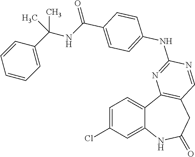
C1=C(Cl)C=C2C(=C1)C1=C(CC(=O)N2)C=NC(NC2=CC=C(C(=O)NC(C3=CC=CC=C3)(C)C)C=C2)=N1
